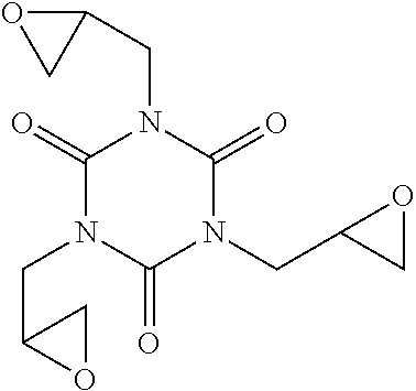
O1CC1CN1C(=O)N(CC2CO2)C(=O)N(CC2OC2)C1=O
